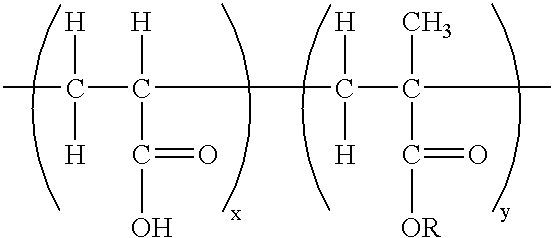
CC(C([H])(C(=O)O)C(C(C)(C(=O)[OR])C)([H])[H])([H])[H]
